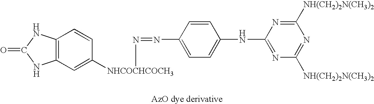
C12=C(C=C([NHCOCHCOCH3]N=NC3=CC=C(NC4=NC([NH(CH2)2N(CH3)2])=NC([NH(CH2)2N(CH3)2])=N4)C=C3)C=C1)NC(=O)N2
